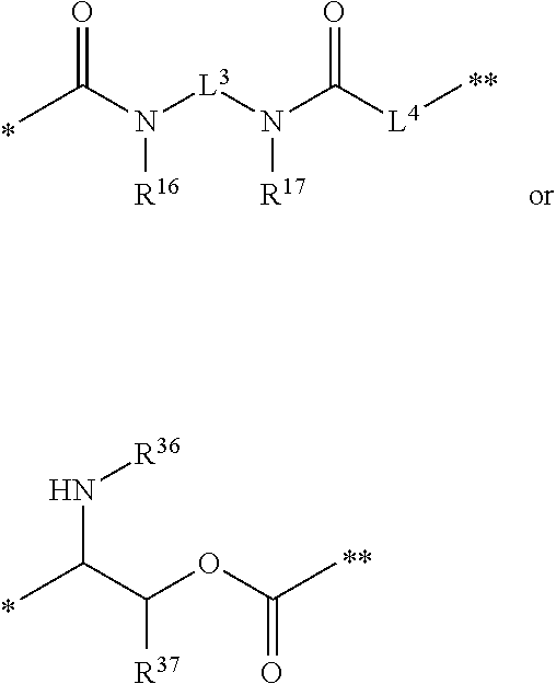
CC(C(OC(C)=O)[R37])N[R36].O=C(N([L3]N(C([L4]C)=O)[R17])[R16])C
